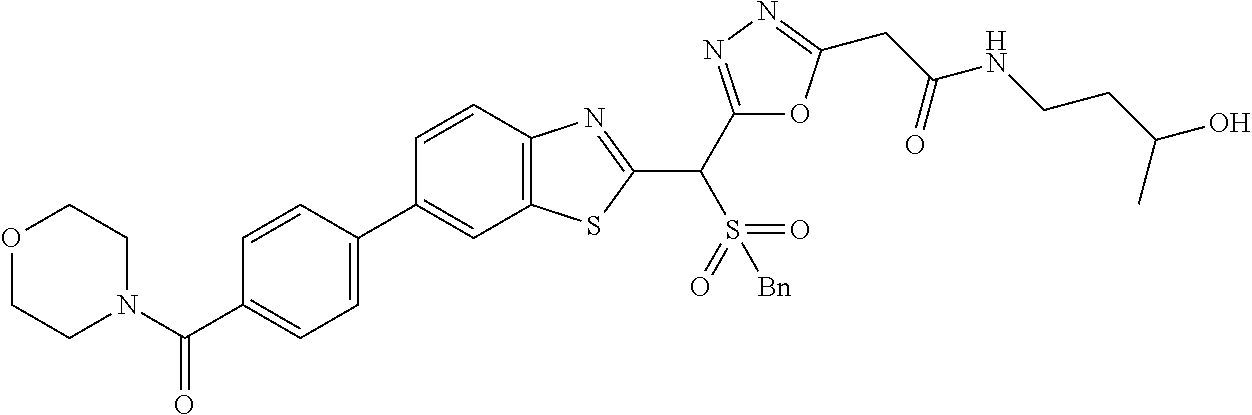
C1=C(C2=CC3=C(C=C2)N=C(C(C2=NN=C(CC(NCCC(O)C)=O)O2)S(=O)(=O)[Bn])S3)C=CC(C(N2CCOCC2)=O)=C1
